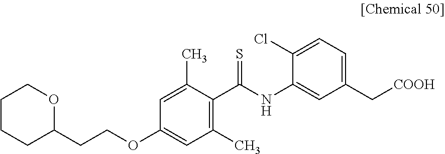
C1CCC(CCOC2=CC(C)=C(C(NC3=CC(C[COOH])=CC=C3Cl)=S)C(C)=C2)OC1
